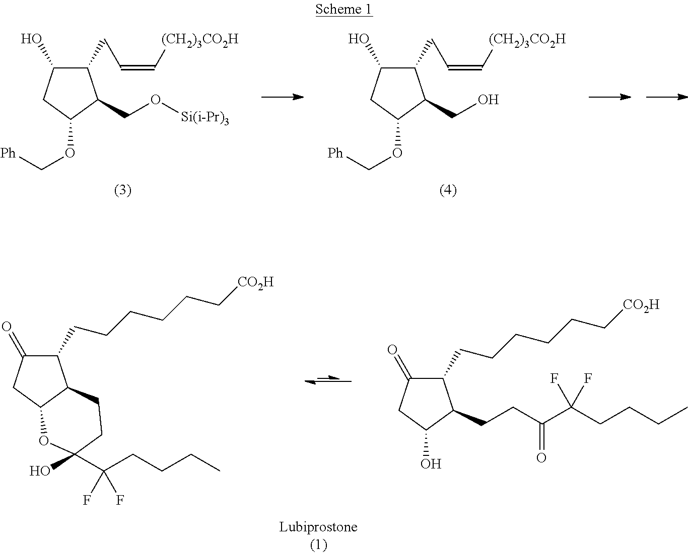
C1(CC=C[(CH2)3CO2H])C(O)CC(OC[Ph])C1CO[Si(i-Pr)3].C1(CC=C[(CH2)3CO2H])C(O)CC(OC[Ph])C1CO.C1(CCCCCC[CO2H])C(=O)CC2C1CCC(C(CCCC)(F)F)(O)O2.C1(CCCCCC[CO2H])C(=O)CC(O)C1CCC(C(CCCC)(F)F)=O
